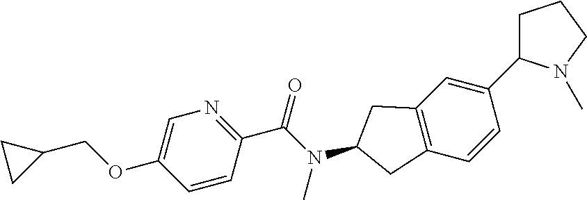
C12=C(C=CC(C3CCCN3C)=C1)CC(N(C(C1=NC=C(OCC3CC3)C=C1)=O)C)C2
